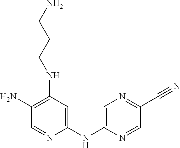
C1(N)=C(NCCCN)C=C(NC2=CN=C(C#N)C=N2)N=C1
